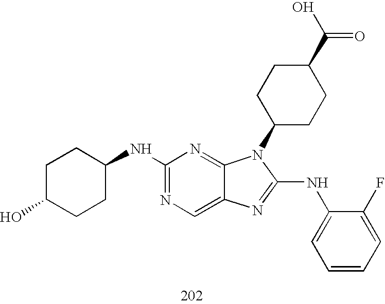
C1(NC2CCC(O)CC2)=NC=C2C(=N1)N(C1CCC(C(O)=O)CC1)C(NC1=CC=CC=C1F)=N2
